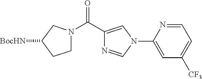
C1=NC(N2C=NC(C(=O)N3CCC([BocHN])C3)=C2)=CC([CF3])=C1
